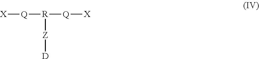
[X][Q][R]([Q][X])[Z][D]
